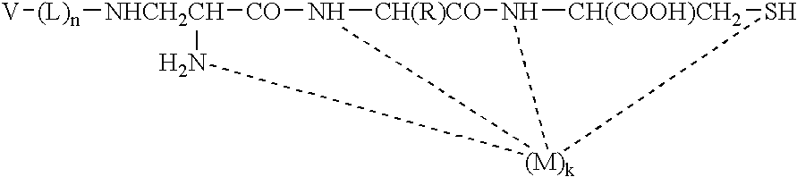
[V][(L)n][NHCH2CH]1[CO]N2[CH(R)CO]N3[CH(COOH)CH2]S[(M)k]23N1
